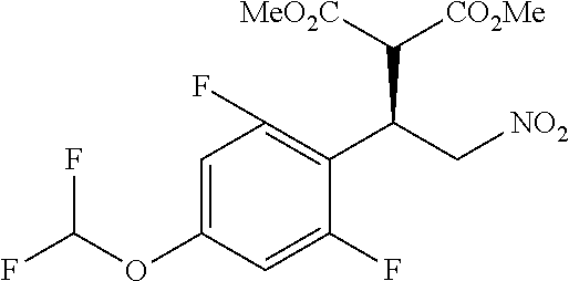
C1=C(OC(F)F)C=C(F)C(C(C[NO2])C([MeO2C])[CO2Me])=C1F
